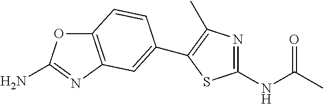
S1C(NC(C)=O)=NC(C)=C1C1=CC2=C(OC(N)=N2)C=C1
